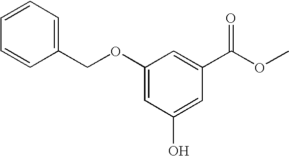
C1(OCC2=CC=CC=C2)=CC(O)=CC(C(OC)=O)=C1
